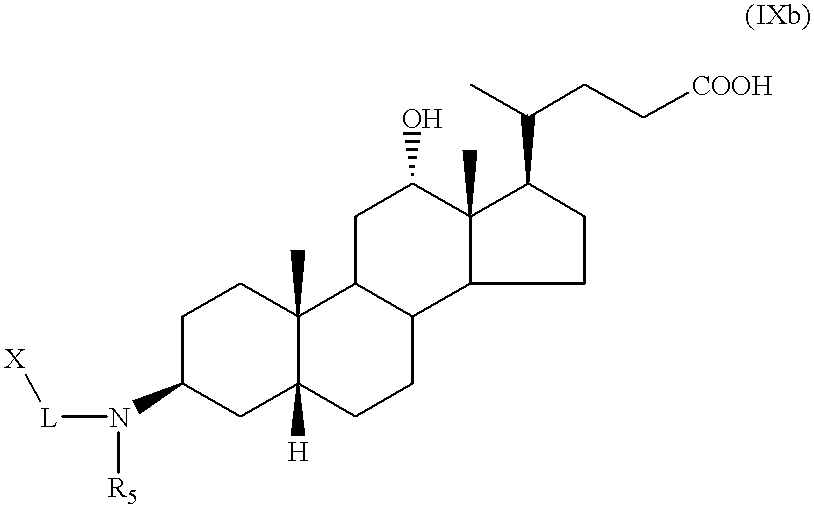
C1C(N([R5])[L][X])CC2([H])C(C)(C1)C1C(CC2)C2C(C)(C(O)C1)C(C(CC[COOH])C)CC2
